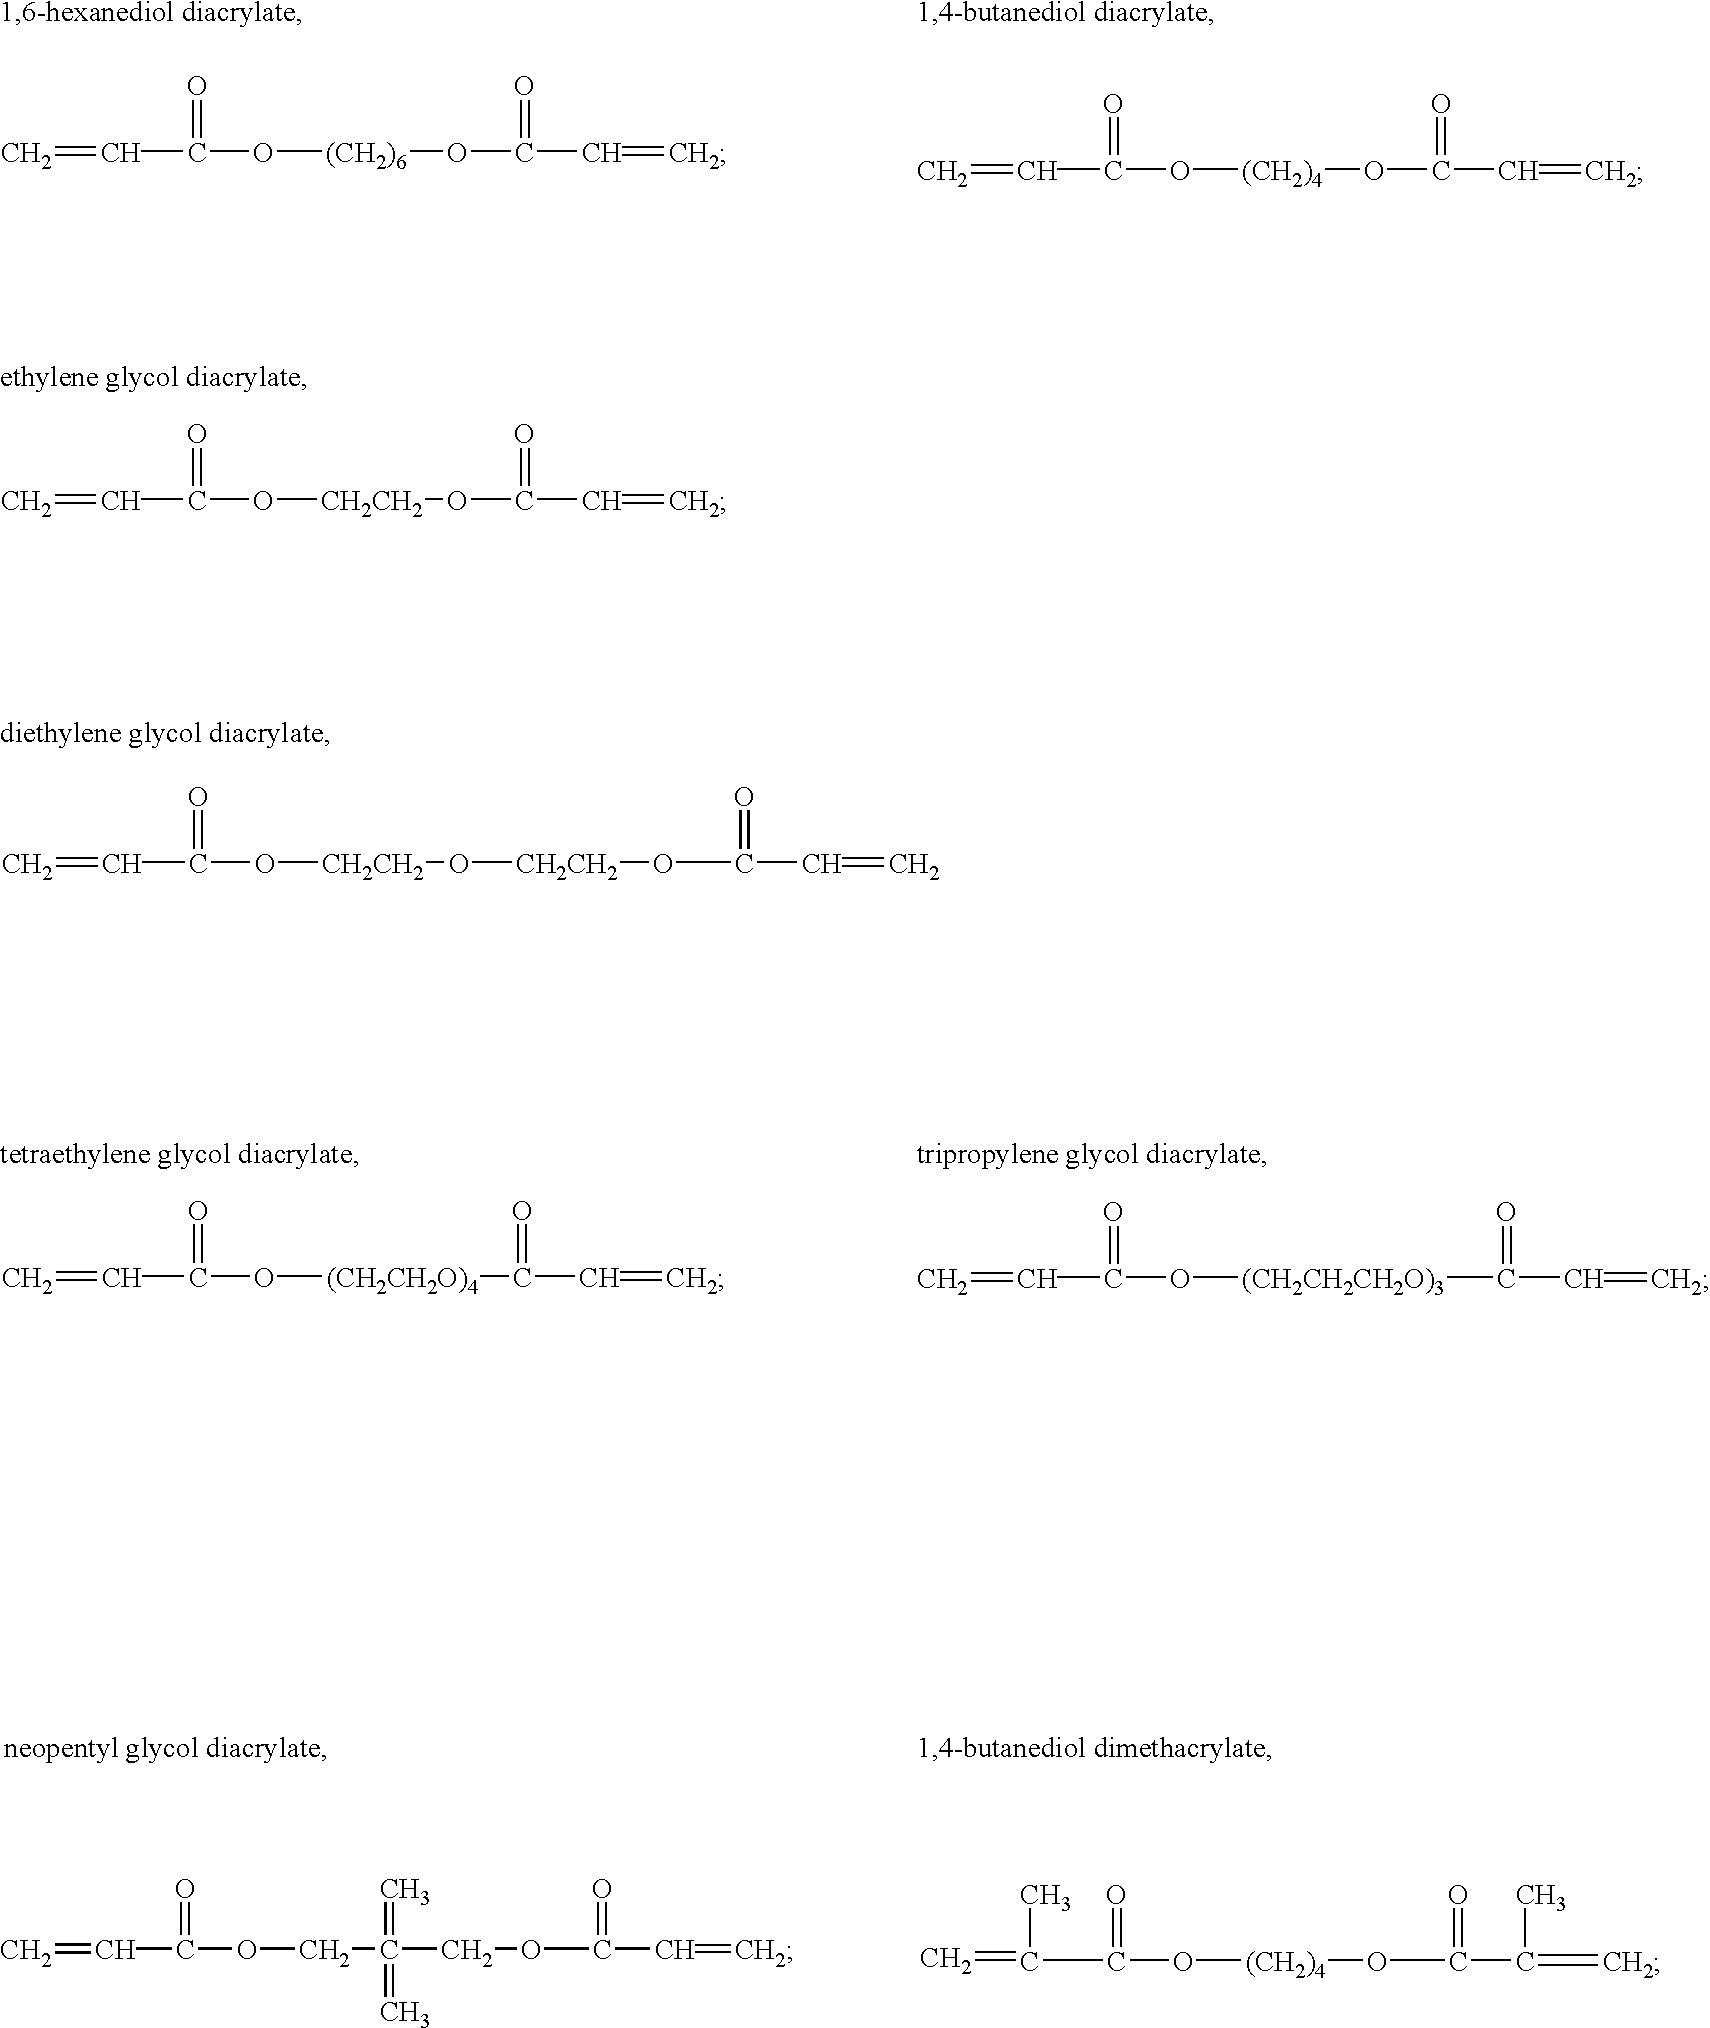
C=CC(O[(CH2)6]OC(C=C)=O)=O.C=C(C(O[(CH2)4]OC(C(=C)C)=O)=O)C.C=CC(O[(CH2)4]OC(C=C)=O)=O.C=CC(O[CH2CH2]OC(C=C)=O)=O.C=CC(O[CH2CH2]O[CH2CH2]OC(C=C)=O)=O.C=CC(O[(CH2CH2O)4]C(C=C)=O)=O.C=CC(O[(CH2CH2CH2O)3]C(C=C)=O)=O.C=CC(OCC(COC(C=C)=O)(=C)=C)=O
